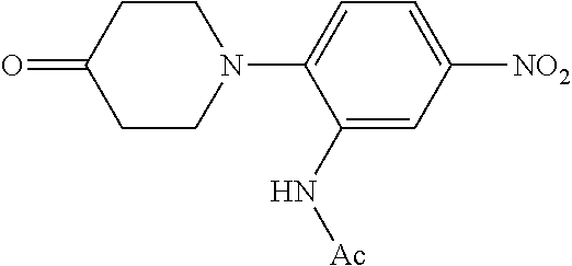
C1(N2CCC(=O)CC2)=CC=C([NO2])C=C1N[Ac]
